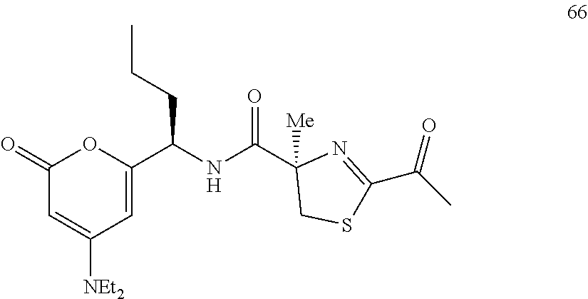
C1(=O)C=C([NEt2])C=C(C(NC(C2([Me])CSC(C(C)=O)=N2)=O)CCC)O1
